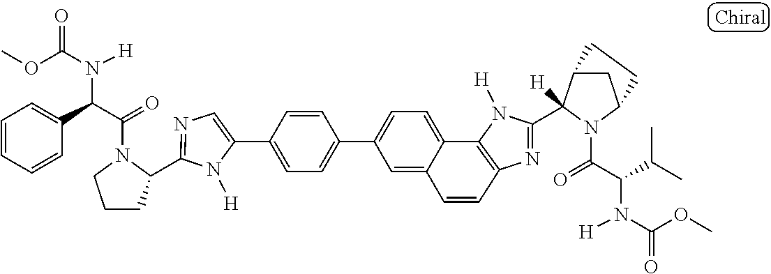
C1(C2=CC=C(C3=CC=C4C5=C(N=C(C6([H])C7CC(N6C(=O)C(C(C)C)N([H])C(OC)=O)CC7)N5[H])C=CC4=C3)C=C2)=CN=C(C2CCCN2C(C(C2=CC=CC=C2)N([H])C(OC)=O)=O)N1[H]
